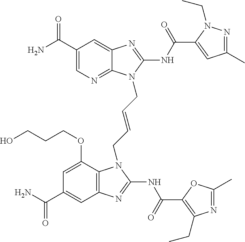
C1(C(N)=O)=CN=C2C(=C1)N=C(NC(=O)C1=CC(C)=NN1CC)N2CC=CCN1C2=C(C=C(C(N)=O)C=C2OCCCO)N=C1NC(=O)C1=C(CC)N=C(C)O1
